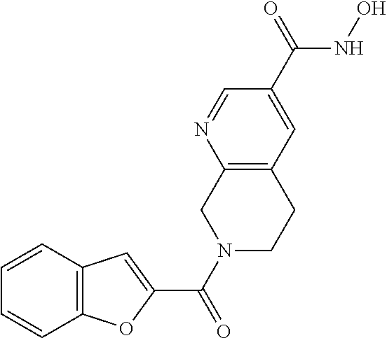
C12=C(C=CC=C1)C=C(C(N1CCC3=C(C1)N=CC(C(=O)NO)=C3)=O)O2
